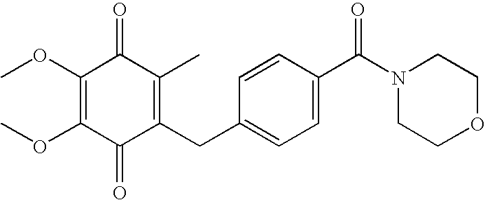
C1(=O)C(CC2=CC=C(C(N3CCOCC3)=O)C=C2)=C(C)C(=O)C(OC)=C1OC
